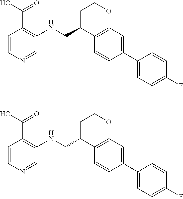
C1=CN=CC(NCC2C3=C(OCC2)C=C(C2=CC=C(F)C=C2)C=C3)=C1C(O)=O.C1=CN=CC(NCC2C3=C(OCC2)C=C(C2=CC=C(F)C=C2)C=C3)=C1C(O)=O
